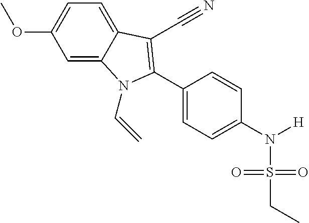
C1=C2C(=CC=C1OC)C(C#N)=C(C1=CC=C(N([H])S(CC)(=O)=O)C=C1)N2C=C
